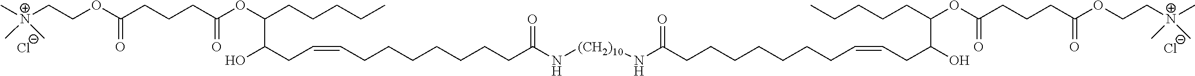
O(C(CCCC(=O)OC(C(O)CC=CCCCCCCCC(N[(CH2)10]NC(CCCCCCCC=CCC(O)C(CCCCC)OC(CCCC(OCC[N+](C)(C)C)=O)=O)=O)=O)CCCCC)=O)CC[N+](C)(C)C.[Cl-].[Cl-]
